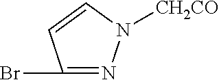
N1=C(Br)C=CN1[CH2CO]
